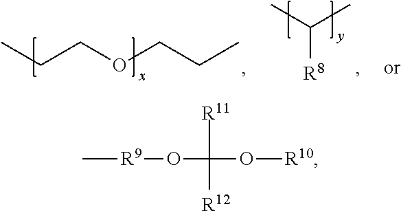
C(COCCC)C.C(C)(C)[R8].C[R9]OC([R11])([R12])O[R10]
